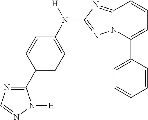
C1(C2=NC=NN2[H])=CC=C(N(C2=NN3C(=N2)C=CC=C3C2=CC=CC=C2)[H])C=C1
